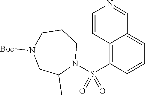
C1=CC2=C(S(N3CCCN([Boc])CC3C)(=O)=O)C=CC=C2C=N1
